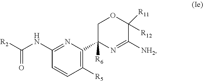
[R2]C(NC1=NC(C2([R6])N=C([NH2])C([R11])([R12])OC2)=C([R5])C=C1)=O
